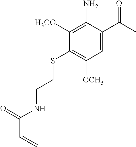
C1=C(C(C)=O)C(N)=C([H3CO])C(SCCNC(C=C)=O)=C1[OCH3]
